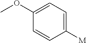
C1(OC)=CC=C([M])C=C1
